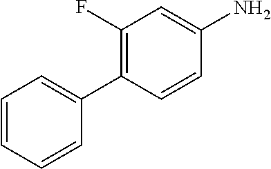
NC1=CC(F)=C(C2=CC=CC=C2)C=C1
